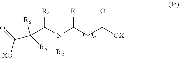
C(C(N(C(CC([OX])=O)[R1])[R2])[R4])(C([XO])=O)([R6])[R5]
